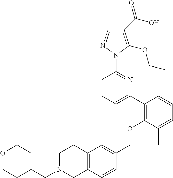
C1(C(O)=O)=C(OCC)N(C2=NC(C3=C(OCC4=CC5=C(C=C4)CN(CC4CCOCC4)CC5)C(C)=CC=C3)=CC=C2)N=C1
